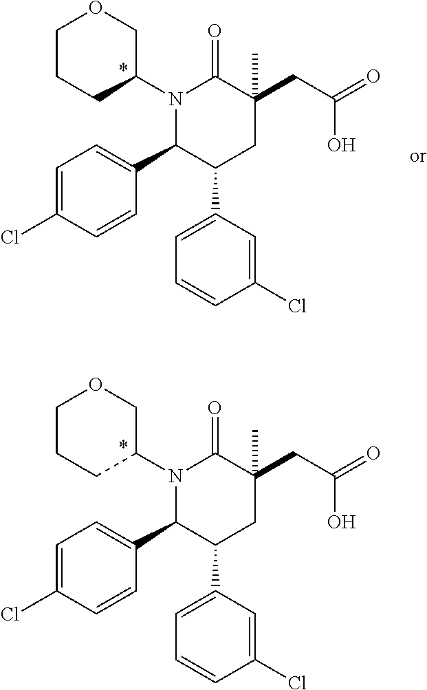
N1(C2COCCC2)C(C2=CC=C(Cl)C=C2)C(C2=CC=CC(Cl)=C2)CC(C)(CC(=O)O)C1=O.N1(C2COCCC2)C(C2=CC=C(Cl)C=C2)C(C2=CC=CC(Cl)=C2)CC(C)(CC(=O)O)C1=O
